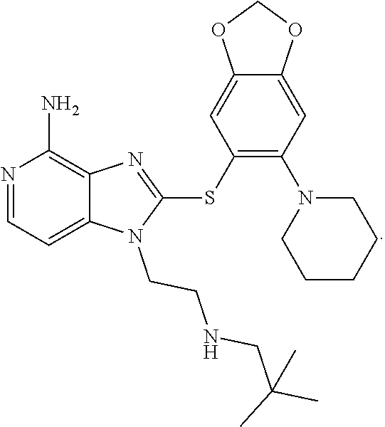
C12=CC=NC(N)=C1N=C(SC1=C(N3CCCCC3)C=C3C(=C1)OCO3)N2CCNCC(C)(C)C
